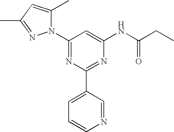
C1(N2C(C)=CC(C)=N2)=NC(C2=CC=CN=C2)=NC(NC(CC)=O)=C1
